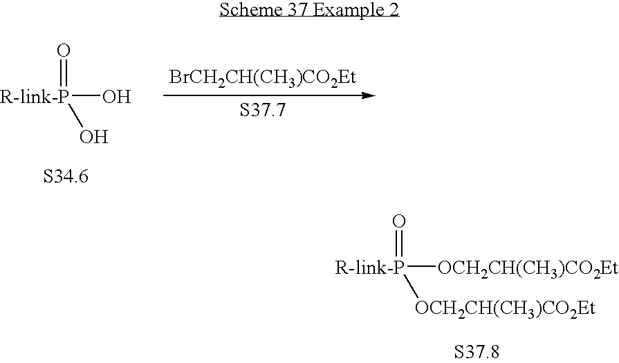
[R-link-P](O)(=O)O.[BrCH2CH(CH3)CO2Et].[R-link-P]([OCH2CH(CH3)CO2Et])(=O)[OCH2CH(CH3)CO2Et]
